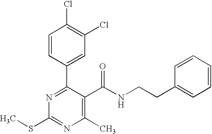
C1=CC(C2=NC(SC)=NC(C)=C2C(NCCC2=CC=CC=C2)=O)=CC(Cl)=C1Cl
